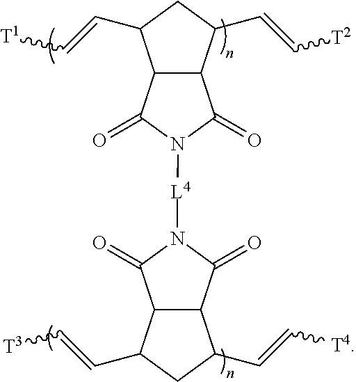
C12C(C(C=C[T2])CC1C=C[T1])C(=O)N([L4]N1C(=O)C3C(C1=O)C(C=C[T4])CC3C=C[T3])C2=O
